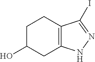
C12=C(C(I)=NN1)CCC(O)C2
